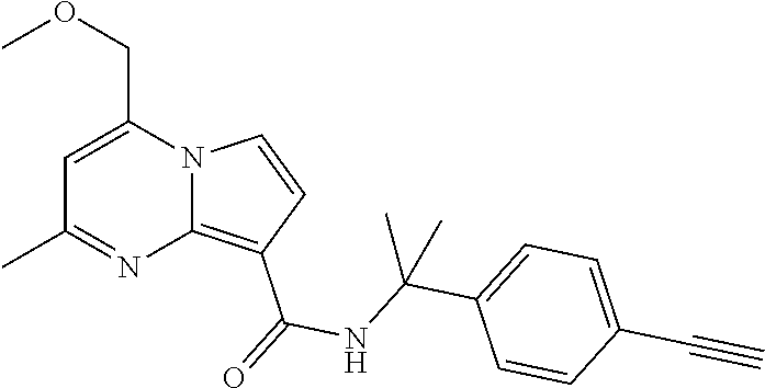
C1=C(COC)N2C(=C(C(=O)NC(C3=CC=C(C#C)C=C3)(C)C)C=C2)N=C1C
